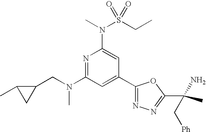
N1=C(N(CC2C(C)C2)C)C=C(C2=NN=C(C(C)(N)C[Ph])O2)C=C1N(C)S(CC)(=O)=O
